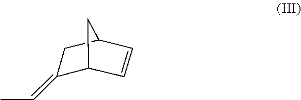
C1(=CC)C2C=CC(C1)C2
